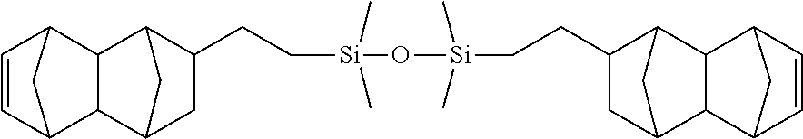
C12C(C3CC(CC[Si](O[Si](CCC4C5C6C(C(C4)C5)C4C=CC6C4)(C)C)(C)C)C1C3)C1C=CC2C1
